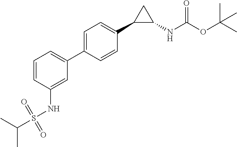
C1=CC(NS(=O)(=O)C(C)C)=CC(C2=CC=C(C3C(NC(OC(C)(C)C)=O)C3)C=C2)=C1
